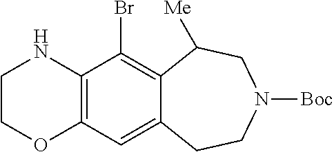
C12=C(C=C3C(=C1Br)C([Me])CN([Boc])CC3)OCCN2
